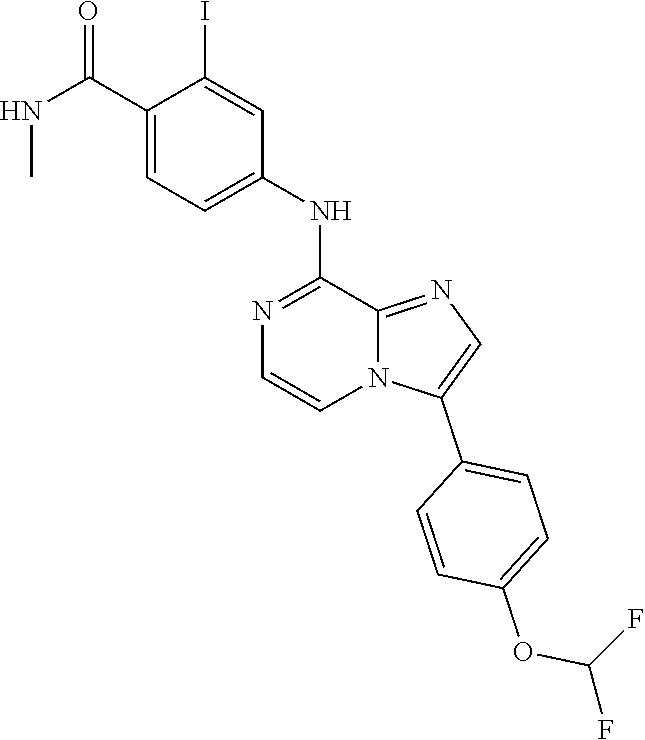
C1(I)=CC(NC2=NC=CN3C2=NC=C3C2=CC=C(OC(F)F)C=C2)=CC=C1C(NC)=O
